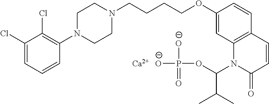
C1(Cl)=CC=CC(N2CCN(CCCCOC3=CC4=C(C=C3)C=CC(=O)N4C(OP([O-])([O-])=O)C(C)C)CC2)=C1Cl.[Ca]
